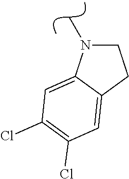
C1CC2=CC(Cl)=C(Cl)C=C2N1C
